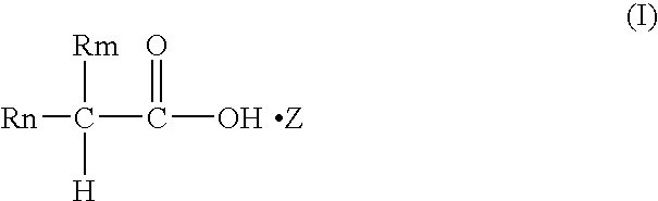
[Rn]C([Rm])([H])C(=O)O
